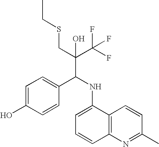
C1=C(O)C=CC(C(NC2=CC=CC3=C2C=CC(C)=N3)C(C(F)(F)F)(CSCC)O)=C1
